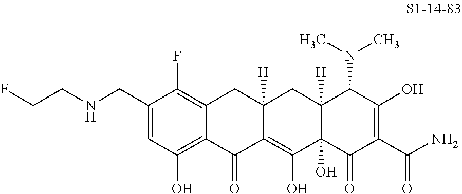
C1(CNCCF)=CC(O)=C2C(=C1F)CC1([H])C(=C(O)C3(O)C([H])(C1)C(N(C)C)C(O)=C(C(N)=O)C3=O)C2=O
